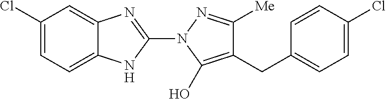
C1(Cl)=CC=C2C(=C1)N=C(N1C(O)=C(CC3=CC=C(Cl)C=C3)C([Me])=N1)N2
